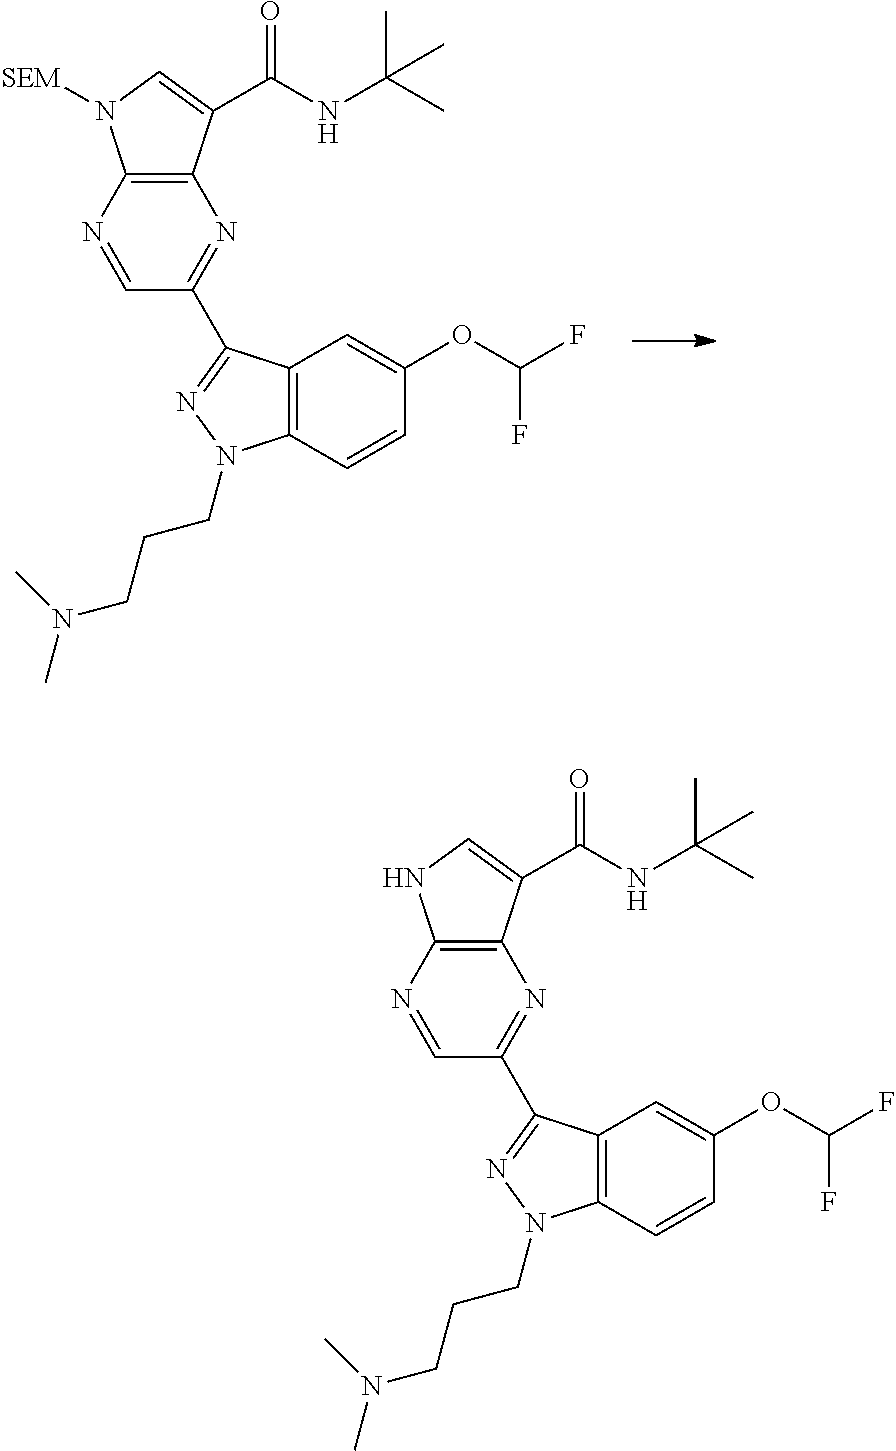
C1=NC2=C(N=C1C1=NN(CCCN(C)C)C3=C1C=C(OC(F)F)C=C3)C(C(NC(C)(C)C)=O)=CN2[SEM].C1=NC2=C(N=C1C1=NN(CCCN(C)C)C3=C1C=C(OC(F)F)C=C3)C(C(NC(C)(C)C)=O)=CN2
